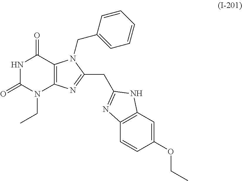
N1C(=O)N(CC)C2=C(C1=O)N(CC1=CC=CC=C1)C(CC1=NC3=C(C=C(OCC)C=C3)N1)=N2
